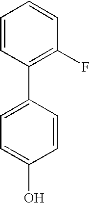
C1(C2=CC=C(O)C=C2)=C(F)C=CC=C1
